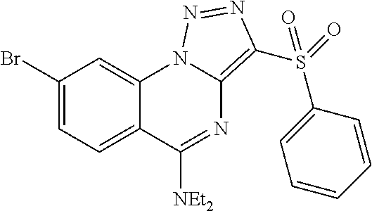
C1(Br)=CC=C2C(=C1)N1C(=C(S(=O)(C3=CC=CC=C3)=O)N=N1)N=C2[NEt2]
